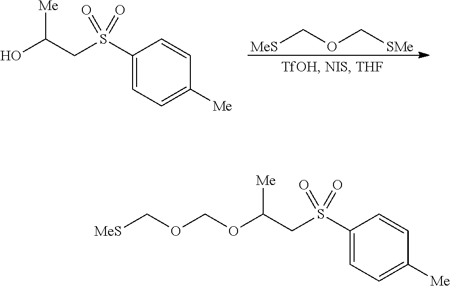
[MeS]COC[SMe].C1(S(CC(O)[Me])(=O)=O)=CC=C([Me])C=C1.C1(S(CC(OCOC[MeS])[Me])(=O)=O)=CC=C([Me])C=C1
